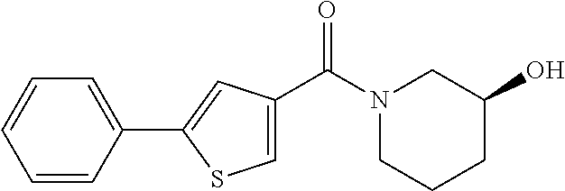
N1(C(=O)C2=CSC(C3=CC=CC=C3)=C2)CCCC(O)C1
